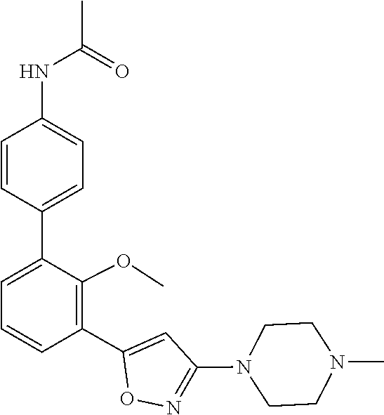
C1CN(C2=NOC(C3=C(OC)C(C4=CC=C(NC(C)=O)C=C4)=CC=C3)=C2)CCN1C
